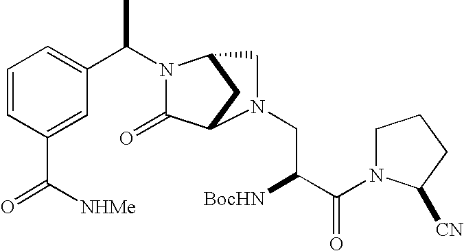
C1=CC(C([NHMe])=O)=CC(C(C)N2C(=O)C3CC2CN3CC([BocHN])C(=O)N2CCCC2[CN])=C1
